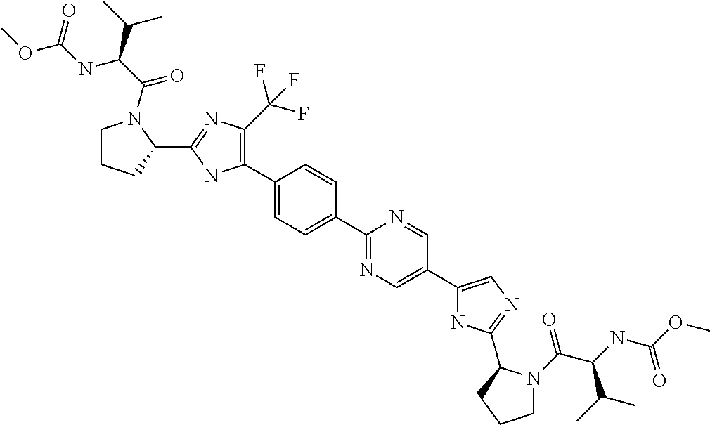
C1(C2=C(C(F)(F)F)N=C(C3N(C(C(NC(OC)=O)C(C)C)=O)CCC3)N2)=CC=C(C2=NC=C(C3=CN=C(C4N(C(C(NC(OC)=O)C(C)C)=O)CCC4)N3)C=N2)C=C1
